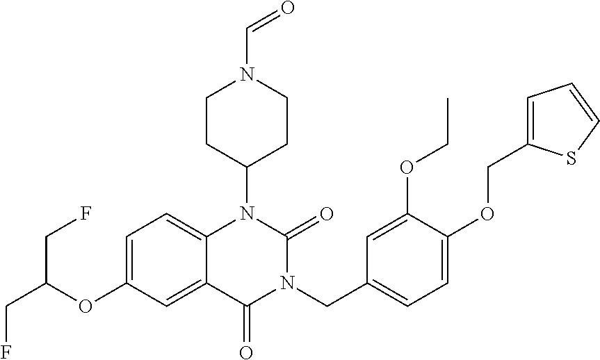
C1=C(OC(CF)CF)C=C2C(=C1)N(C1CCN(C=O)CC1)C(=O)N(CC1=CC=C(OCC3=CC=CS3)C(OCC)=C1)C2=O
